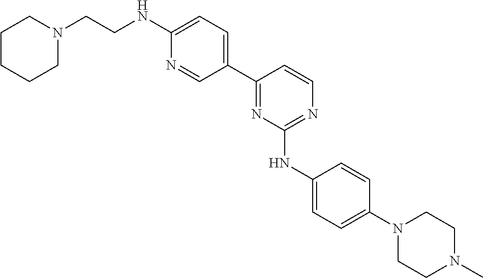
C1(C2=NC(NC3=CC=C(N4CCN(C)CC4)C=C3)=NC=C2)=CC=C(NCCN2CCCCC2)N=C1
